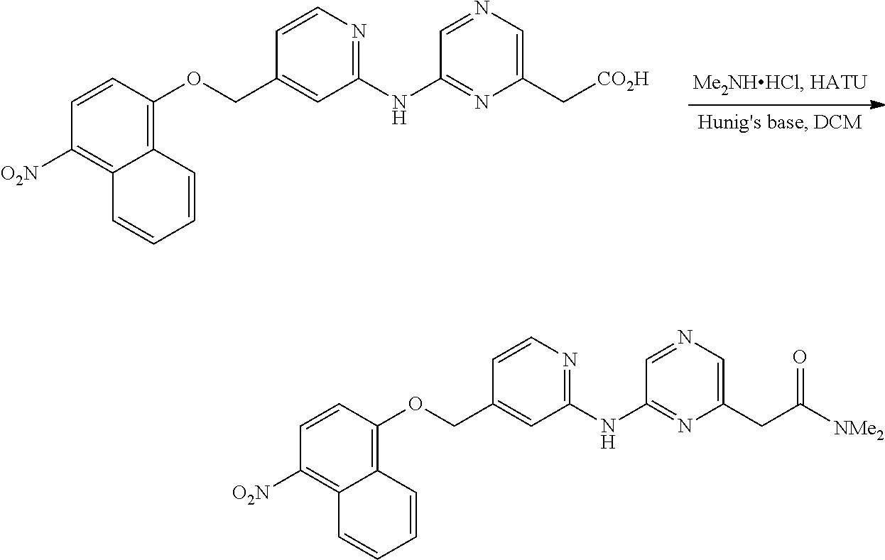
C1=CC(OCC2=CC(NC3=NC(C[CO2H])=CN=C3)=NC=C2)=C2C(=C1[O2N])C=CC=C2.C1=CC(OCC2=CC(NC3=NC(CC(=O)[NMe2])=CN=C3)=NC=C2)=C2C(=C1[O2N])C=CC=C2
